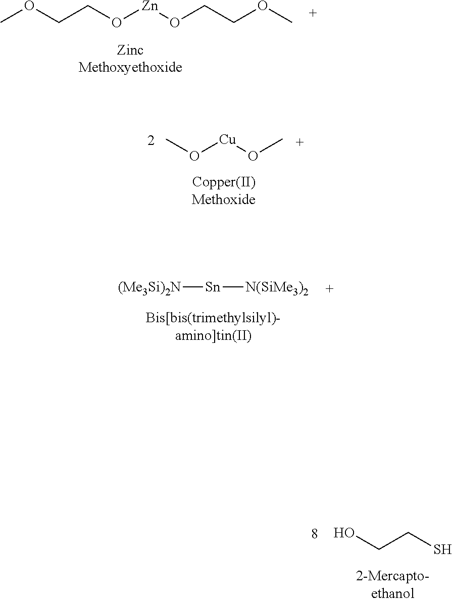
COCCO[Zn]OCCOC.[(Me3Si)2N][Sn][N(SiMe3)2].CO[Cu]OC.OCCS
